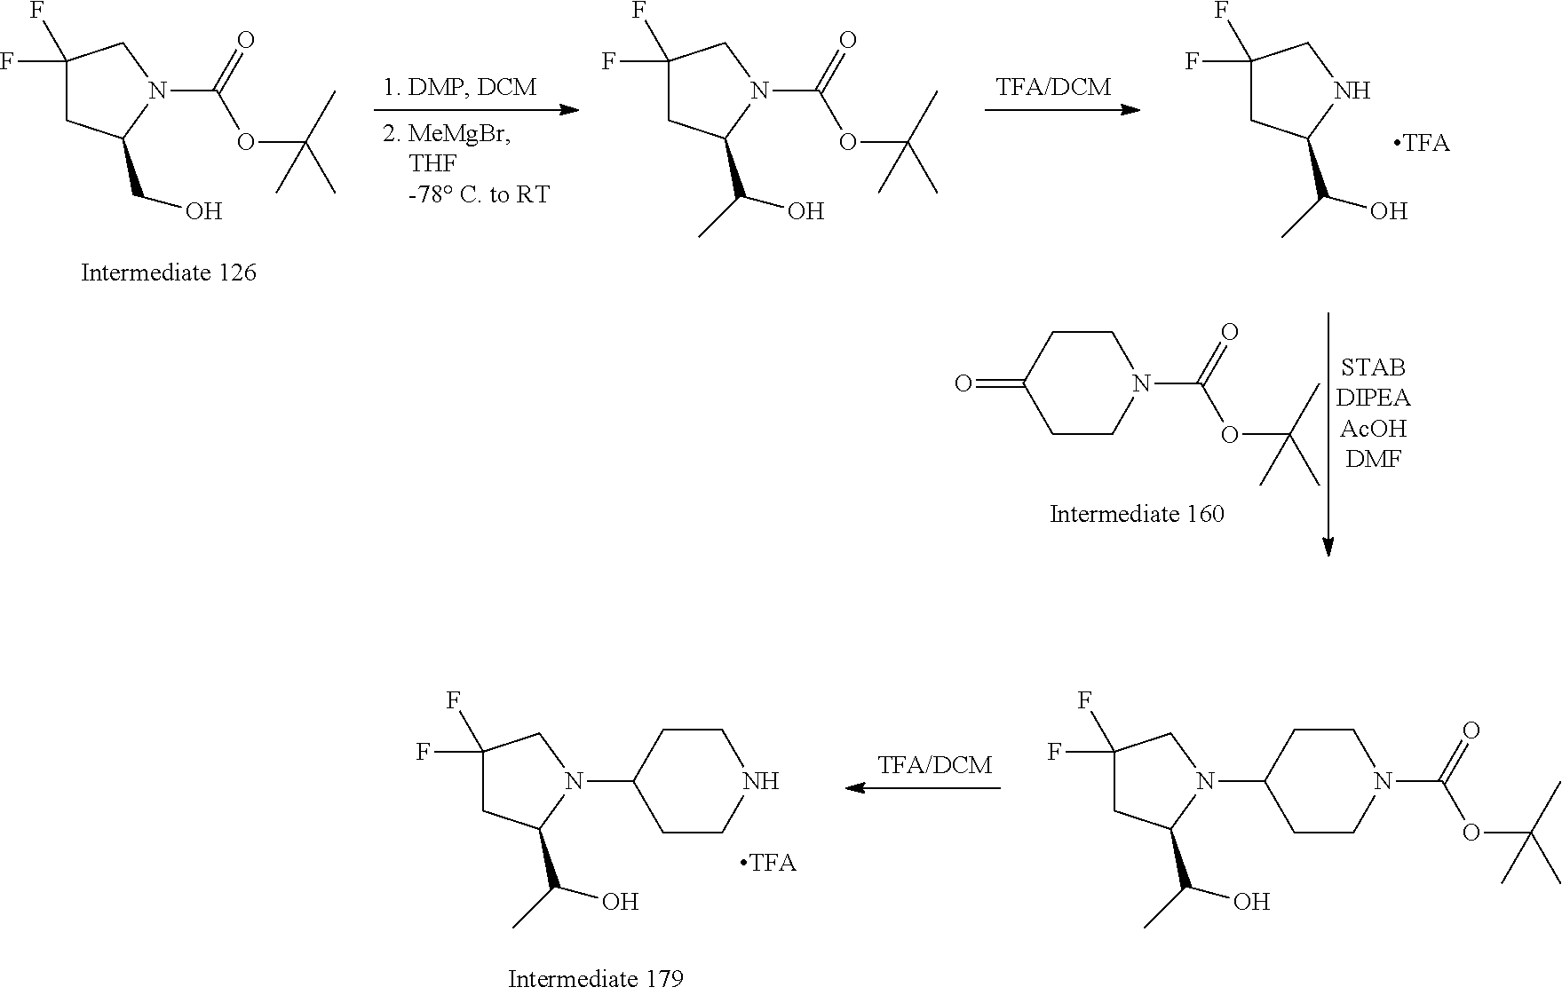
C1(F)(F)CC(CO)N(C(=O)OC(C)(C)C)C1.C1(F)(F)CC(C(O)C)N(C(=O)OC(C)(C)C)C1.C1(F)(F)CC(C(O)C)NC1.C1CC(=O)CCN1C(=O)OC(C)(C)C.C1CC(N2C(C(O)C)CC(F)(F)C2)CCN1C(=O)OC(C)(C)C.C1CC(N2C(C(O)C)CC(F)(F)C2)CCN1
